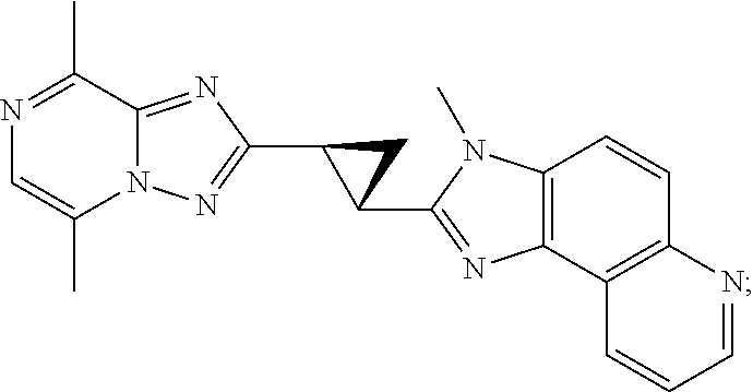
C1(C)=NC=C(C)N2C1=NC(C1C(C3=NC4=C(N3C)C=CC3=C4C=CC=N3)C1)=N2
